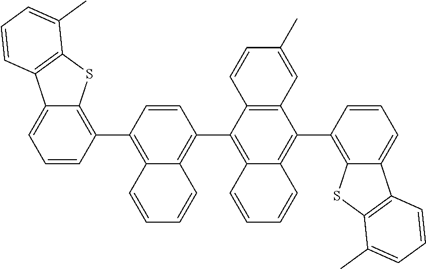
C1=CC(C2=C3C(=CC=C2)C2=C(S3)C(C)=CC=C2)=C2C(=C1C1=C3C(=C(C4=C5C(=CC=C4)C4=C(S5)C(C)=CC=C4)C4=C1C=CC(C)=C4)C=CC=C3)C=CC=C2
